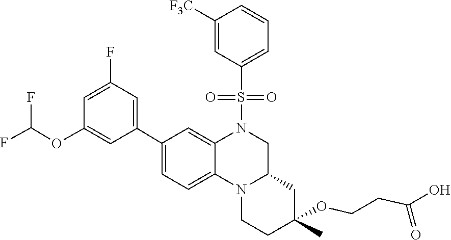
S(N1CC2CC(C)(OCCC(O)=O)CCN2C2=CC=C(C3=CC(F)=CC(OC(F)F)=C3)C=C12)(=O)(=O)C1=CC=CC([F3C])=C1
